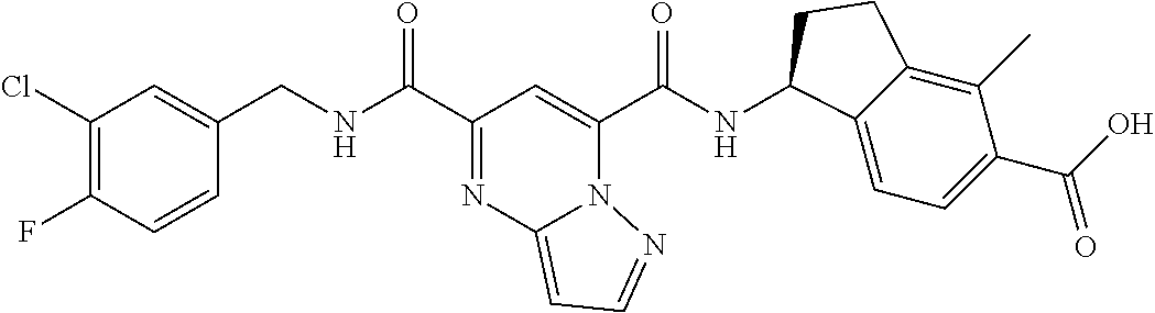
C1(Cl)=C(F)C=CC(CNC(C2=NC3=CC=NN3C(C(NC3C4=CC=C(C(O)=O)C(C)=C4CC3)=O)=C2)=O)=C1
